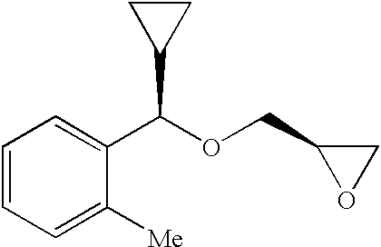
C1=CC=C([Me])C(C(OCC2OC2)C2CC2)=C1
